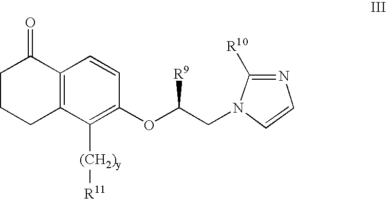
C1C2=C(C(=O)CC1)C=CC(OC(CN1C=CN=C1[R10])[R9])=C2[(CH2)y][R11]
